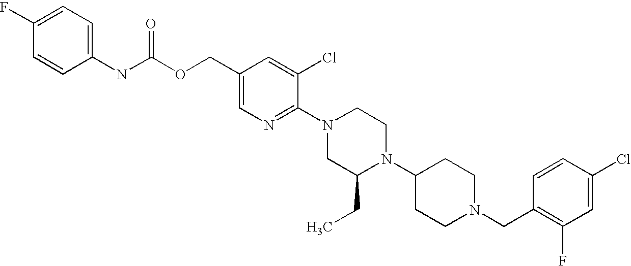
C1(Cl)=CC(F)=C(CN2CCC(N3C(CC)CN(C4=NC=C(COC(NC5=CC=C(F)C=C5)=O)C=C4Cl)CC3)CC2)C=C1
